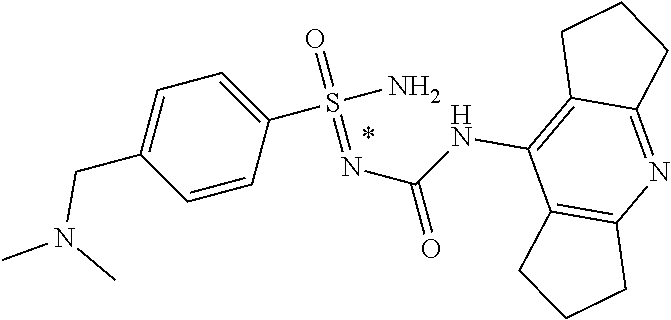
N(CC1=CC=C(S(N)(=O)=NC(NC2=C3C(=NC4=C2CCC4)CCC3)=O)C=C1)(C)C
